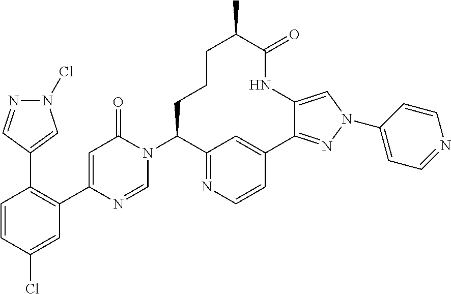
C1=CC(Cl)=CC(C2=CC(=O)N(C3C4=NC=CC(=C4)C4=NN(C5=CC=NC=C5)C=C4NC(=O)C(C)CCC3)C=N2)=C1C1=CN(Cl)N=C1
